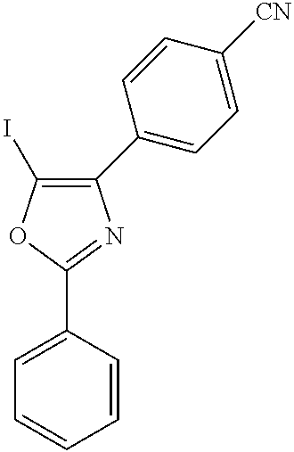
C1=CC=CC(C2=NC(C3=CC=C([CN])C=C3)=C(I)O2)=C1
